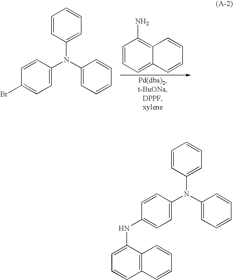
C1=CC=C2C(=C1N)C=CC=C2.C1=C(Br)C=CC(N(C2=CC=CC=C2)C2=CC=CC=C2)=C1.C1=C(NC2=CC=CC3=C2C=CC=C3)C=CC(N(C2=CC=CC=C2)C2=CC=CC=C2)=C1
